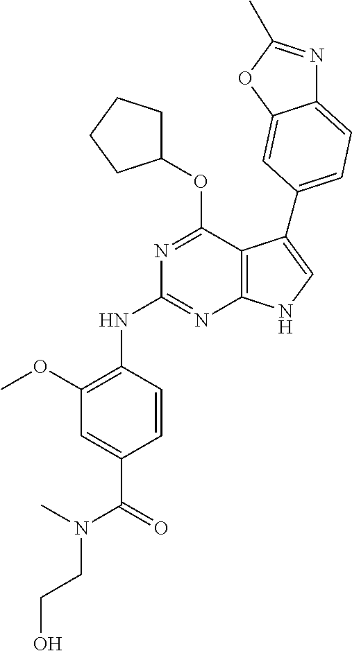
C1(OC)=C(NC2=NC3=C(C(OC4CCCC4)=N2)C(C2=CC=C4N=C(C)OC4=C2)=CN3)C=CC(C(=O)N(CCO)C)=C1
